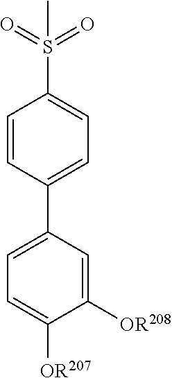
C1=CC(C2=CC=C([OR207])C([OR208])=C2)=CC=C1S(C)(=O)=O
